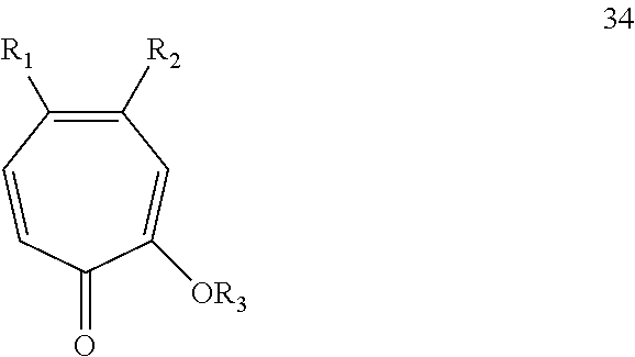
C1([R2])=C([R1])C=CC(=O)C([OR3])=C1
